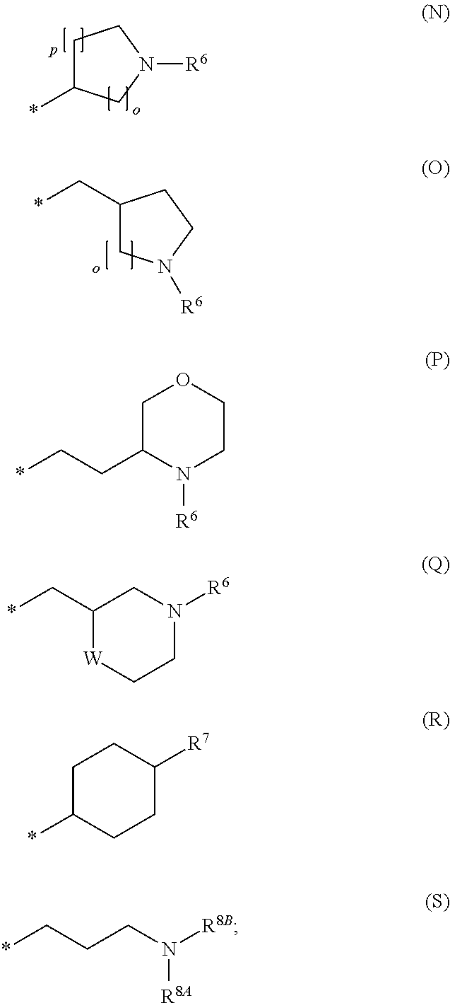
C1C(*)CN([R6])C1.C1(C*)CN([R6])CC1.C1C(CC*)N([R6])CCO1.C1(C*)[W]CCN([R6])C1.C1C(*)CCC([R7])C1.*CCCN([R8B])[R8A]
